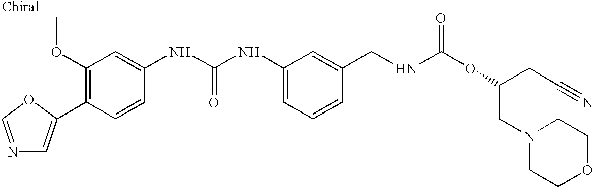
N1=COC(C2=C(OC)C=C(NC(NC3=CC=CC(CNC(OC(CC#N)CN4CCOCC4)=O)=C3)=O)C=C2)=C1
